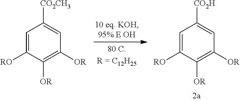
C1=C([RO])C([OR])=C([OR])C=C1[CO2H].C1=C([RO])C([OR])=C([OR])C=C1[CO2CH3]
